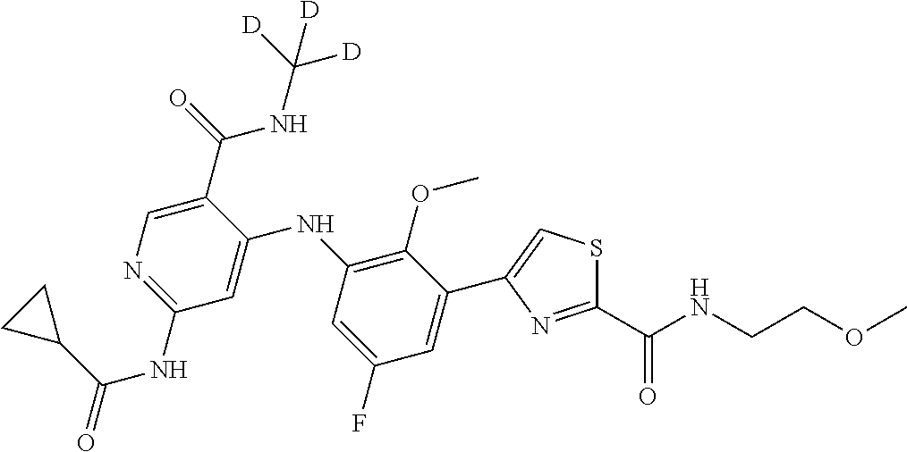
C1(C2=CSC(C(NCCOC)=O)=N2)=CC(F)=CC(NC2=CC(NC(=O)C3CC3)=NC=C2C(=O)NC([D])([D])[D])=C1OC
